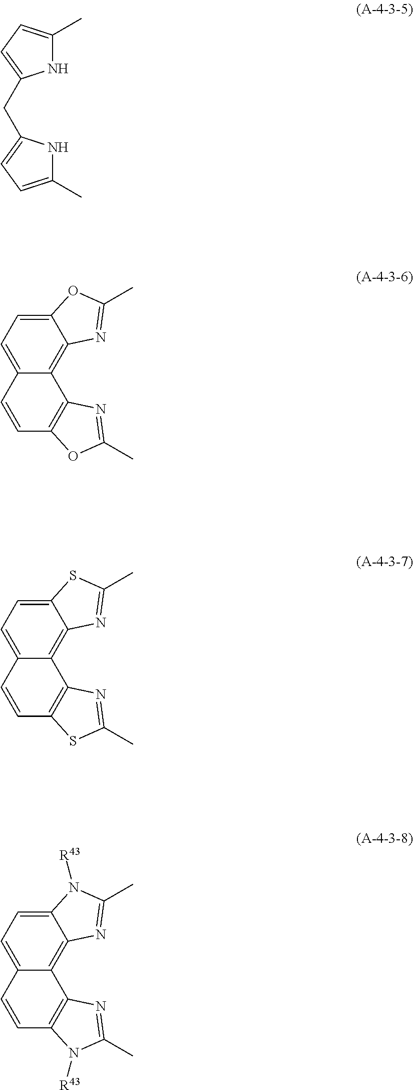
N1C(C)=CC=C1CC1=CC=C(C)N1.C1=C2C(=C3C(=C1)OC(C)=N3)C1=C(C=C2)OC(C)=N1.C1=C2C(=C3C(=C1)SC(C)=N3)C1=C(C=C2)SC(C)=N1.C1=C2C(=C3C(=C1)N([R43])C(C)=N3)C1=C(C=C2)N([R43])C(C)=N1
